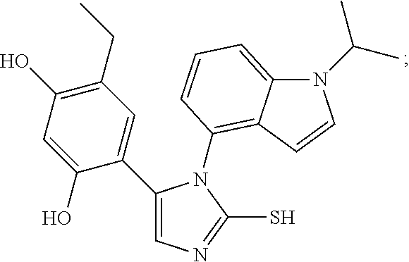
C1(C2=CN=C(S)N2C2=C3C(=CC=C2)N(C(C)C)C=C3)=CC(CC)=C(O)C=C1O
